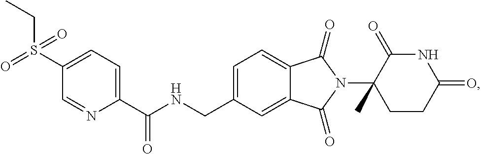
C1=C(CNC(C2=CC=C(S(CC)(=O)=O)C=N2)=O)C=C2C(=C1)C(=O)N(C1(C)CCC(=O)NC1=O)C2=O
